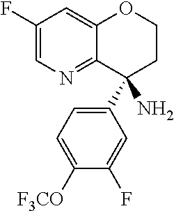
C1(F)=CN=C2C(=C1)OCCC2(C1=CC=C([F3CO])C(F)=C1)N
